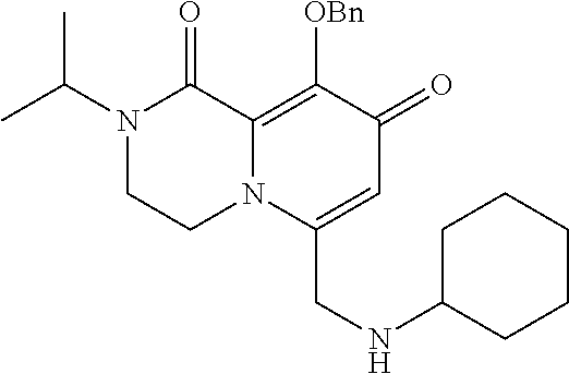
N1(C(C)C)CCN2C(=C([OBn])C(=O)C=C2CNC2CCCCC2)C1=O
